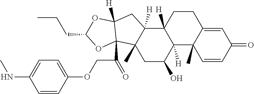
C1CC2([H])C([H])(C3(C)C1=CC(=O)C=C3)C(O)CC1(C)C2([H])CC2([H])C1(C(COC1=CC=C(NC)C=C1)=O)OC(CCC)O2
